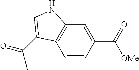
C1=CC(C(=O)[OMe])=CC2=C1C(C(=O)C)=CN2
